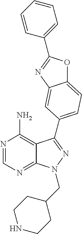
N1=CN=C2C(=C1N)C(C1=CC=C3OC(C4=CC=CC=C4)=NC3=C1)=NN2CC1CCNCC1
